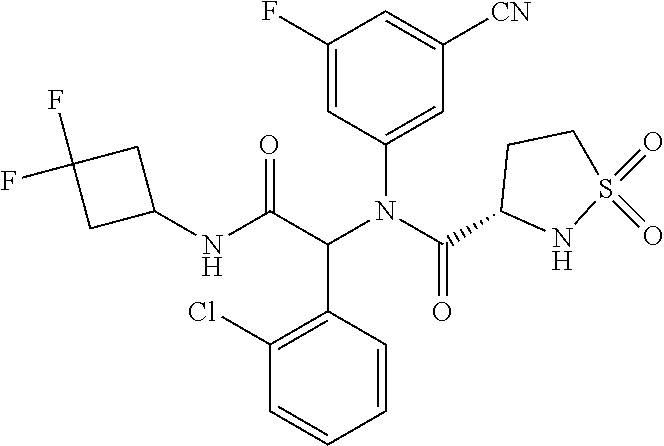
C1=C(F)C=C([CN])C=C1N(C(=O)C1CCS(=O)(=O)N1)C(C1=C(Cl)C=CC=C1)C(=O)NC1CC(F)(F)C1
